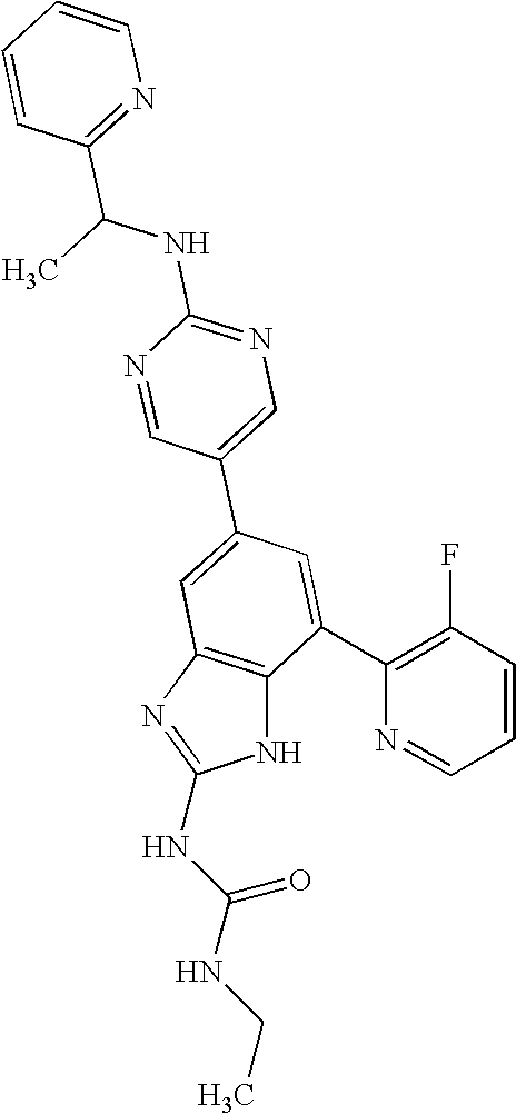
N1=CC(C2=CC3=C(C(C4=C(F)C=CC=N4)=C2)NC(NC(NCC)=O)=N3)=CN=C1NC(C)C1=NC=CC=C1
